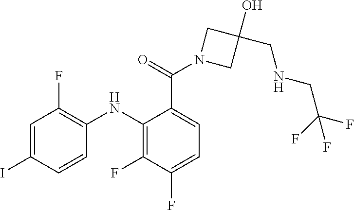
C1=C(C(N2CC(O)(CNCC(F)(F)F)C2)=O)C(NC2=C(F)C=C(I)C=C2)=C(F)C(F)=C1
